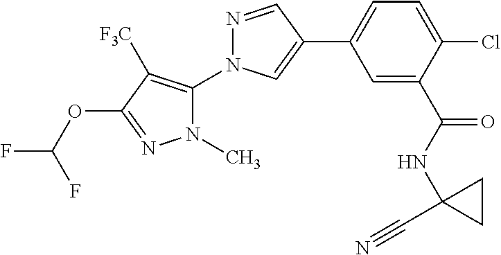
C1=C(C(NC2(C#N)CC2)=O)C(Cl)=CC=C1C1=CN(C2=C([F3C])C(OC(F)F)=NN2C)N=C1
